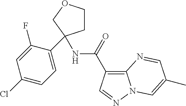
C1COCC1(NC(C1=C2N(N=C1)C=C(C)C=N2)=O)C1=CC=C(Cl)C=C1F
